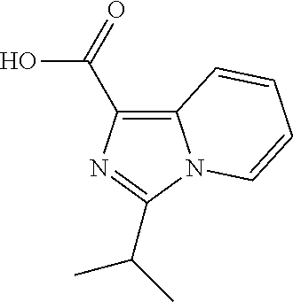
C12=C(C(=O)O)N=C(C(C)C)N1C=CC=C2
